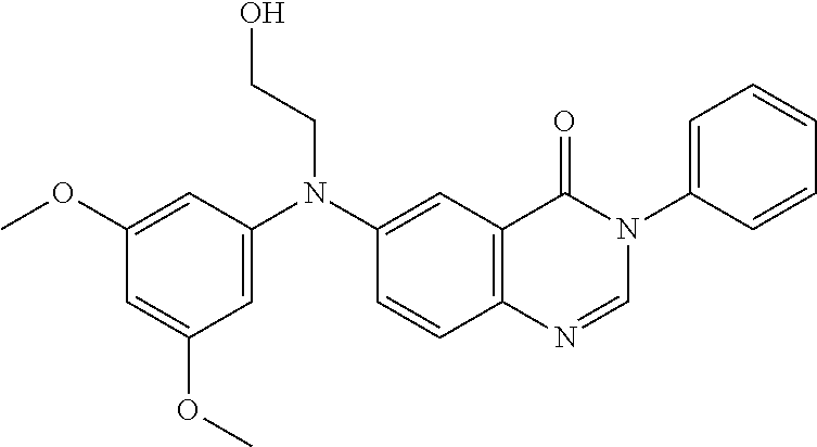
C1(OC)=CC(N(C2=CC3=C(C=C2)N=CN(C2=CC=CC=C2)C3=O)CCO)=CC(OC)=C1
